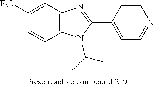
C12=C(C=C([F3C])C=C1)N=C(C1=CC=NC=C1)N2C(C)C
